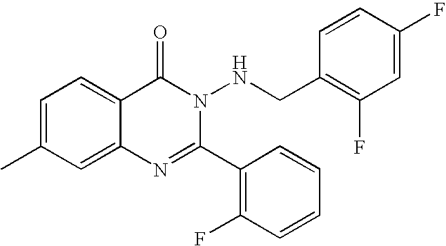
C1=C(C)C=C2C(=C1)C(=O)N(NCC1=C(F)C=C(F)C=C1)C(C1=C(F)C=CC=C1)=N2
